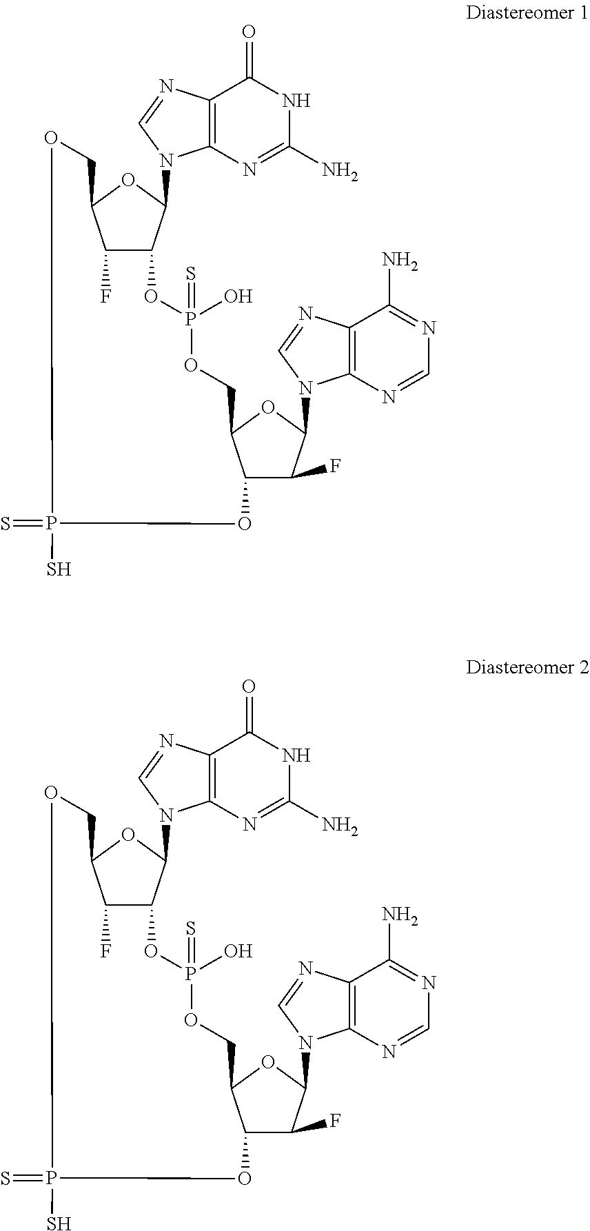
C1(F)C2C(N3C4=C(N=C3)C(=O)NC(N)=N4)OC1COP(=S)(S)OC1C(F)C(N3C4=C(N=C3)C(N)=NC=N4)OC1COP(=S)(O)O2.C1(F)C2C(N3C4=C(N=C3)C(=O)NC(N)=N4)OC1COP(=S)(S)OC1C(F)C(N3C4=C(N=C3)C(N)=NC=N4)OC1COP(=S)(O)O2
